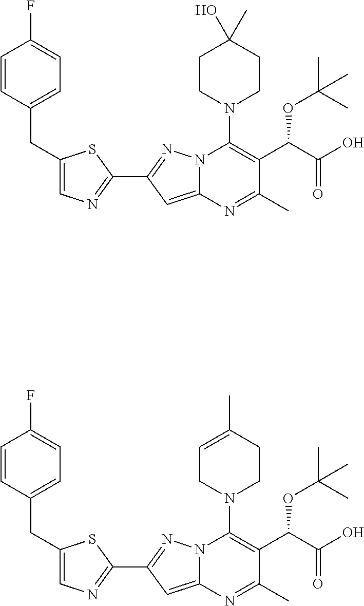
C1(C2=NC=C(CC3=CC=C(F)C=C3)S2)=NN2C(=C1)N=C(C)C(C(C(O)=O)OC(C)(C)C)=C2N1CCC(C)(O)CC1.C1(C2=NC=C(CC3=CC=C(F)C=C3)S2)=NN2C(=C1)N=C(C)C(C(C(O)=O)OC(C)(C)C)=C2N1CCC(C)=CC1
